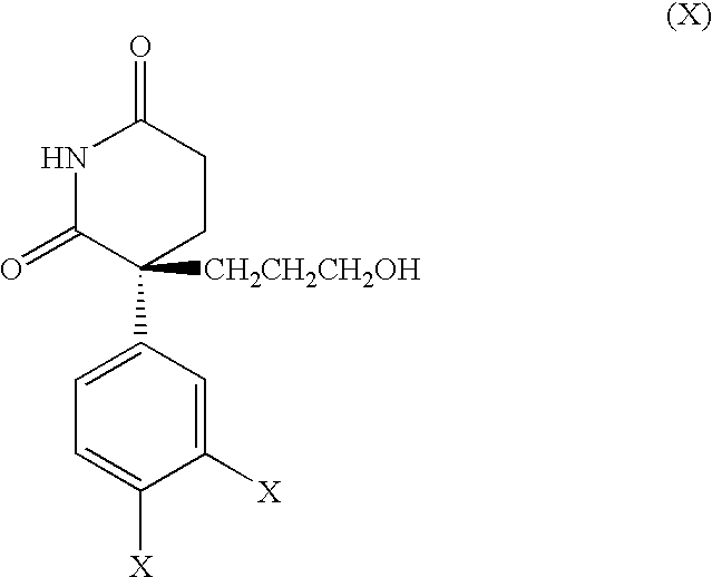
N1C(=O)C(C2=CC=C([X])C([X])=C2)([CH2CH2CH2OH])CCC1=O
